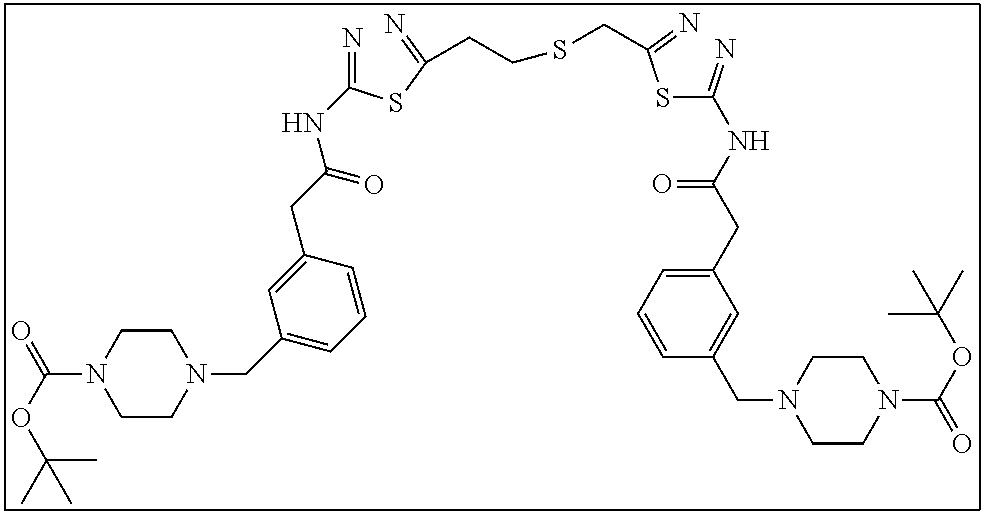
S(C(=N)CCSCC(SC(=N)NC(CC1=CC=CC(CN2CCN(C(OC(C)(C)C)=O)CC2)=C1)=O)=N)C(=N)NC(CC1=CC(CN2CCN(C(OC(C)(C)C)=O)CC2)=CC=C1)=O
